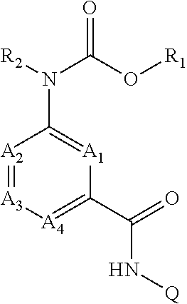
[A2]1=[A3][A4]=C(C(N[Q])=O)[A1]=C1N([R2])C(O[R1])=O
